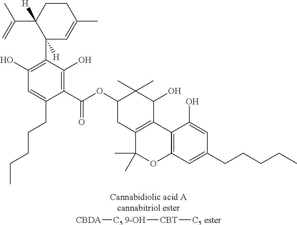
C12=C(C=C(CCCCC)C=C1O)OC(C)(C)C1=C2C(O)C(C)(C)C(OC(C2=C(O)C(C3([H])C=C(C)CCC3(C(=C)C)[H])=C(O)C=C2CCCCC)=O)C1.[CBT]([C5 ester])[C5 9-OH][CBDA]
